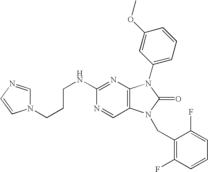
C(NC1=NC2=C(C=N1)N(CC1=C(F)C=CC=C1F)C(=O)N2C1=CC=CC(OC)=C1)CCN1C=NC=C1
